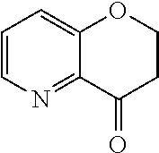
C1=CN=C2C(=C1)OCCC2=O
